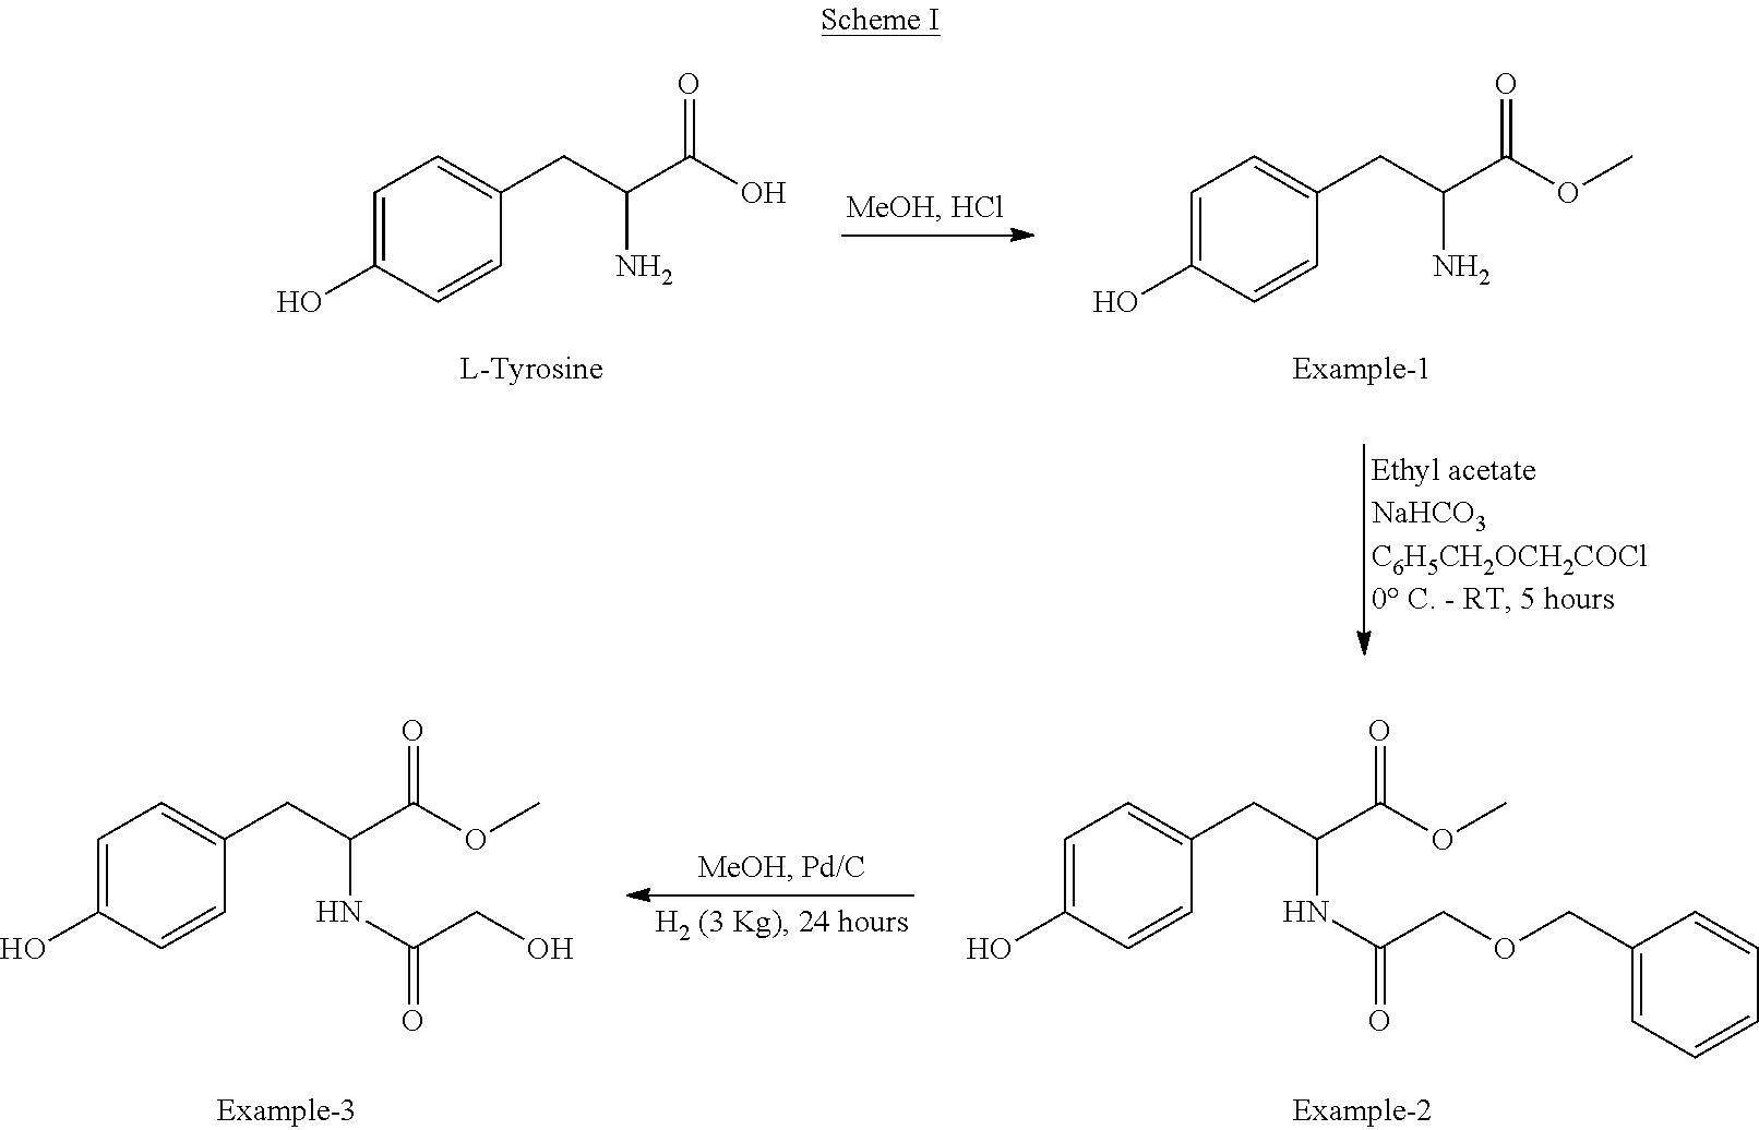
C1=C(O)C=CC(CC(C(O)=O)N)=C1.C1=C(O)C=CC(CC(C(OC)=O)N)=C1.C1=C(O)C=CC(CC(C(OC)=O)NC(=O)COCC2=CC=CC=C2)=C1.C1=C(O)C=CC(CC(C(OC)=O)NC(=O)CO)=C1
